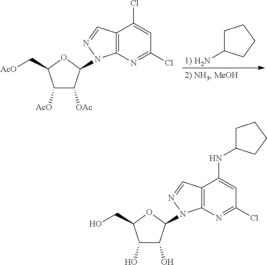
C1C(N)CCC1.C12=C(N=C(Cl)C=C1Cl)N(C1C([OAc])C([AcO])C(C[AcO])O1)N=C2.C12=C(N=C(Cl)C=C1NC1CCCC1)N(C1C(O)C(O)C(CO)O1)N=C2
